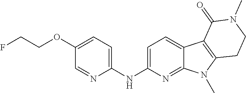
C1(NC2=CC=C(OCCF)C=N2)=CC=C2C(=N1)N(C)C1=C2C(=O)N(C)CC1
